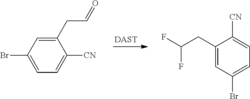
[DAST].C(C=O)C1=CC(Br)=CC=C1[CN].C1([CN])=CC=C(Br)C=C1CC(F)F
